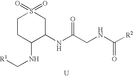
[U].N(C(CNC([R2])=O)=O)C1CS(=O)(=O)CCC1NC[R1]
